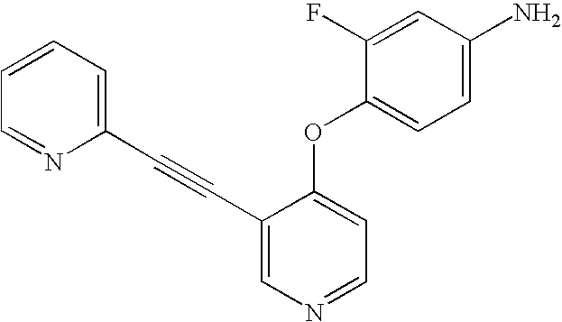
C1=C(N)C=C(F)C(OC2=CC=NC=C2C#CC2=CC=CC=N2)=C1
